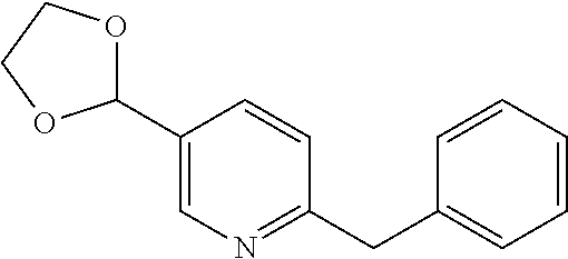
C1(C2OCCO2)=CN=C(CC2=CC=CC=C2)C=C1
